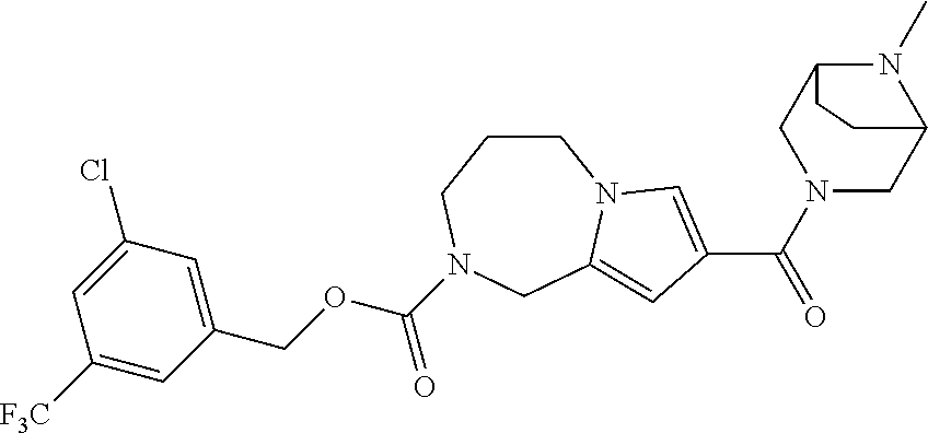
C1(COC(N2CCCN3C(=CC(C(=O)N4CC5N(C)C(C4)CC5)=C3)C2)=O)=CC(Cl)=CC([F3C])=C1
